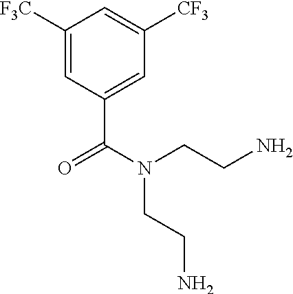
[F3C]C1=CC(C(=O)N(CCN)CCN)=CC([CF3])=C1
